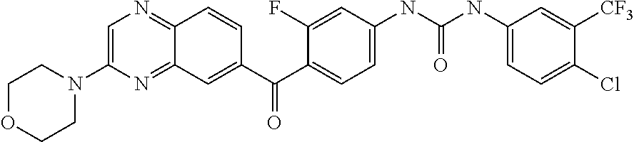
C12=NC=C(N3CCOCC3)N=C1C=C(C(C1=CC=C(NC(NC3=CC=C(Cl)C([CF3])=C3)=O)C=C1F)=O)C=C2
